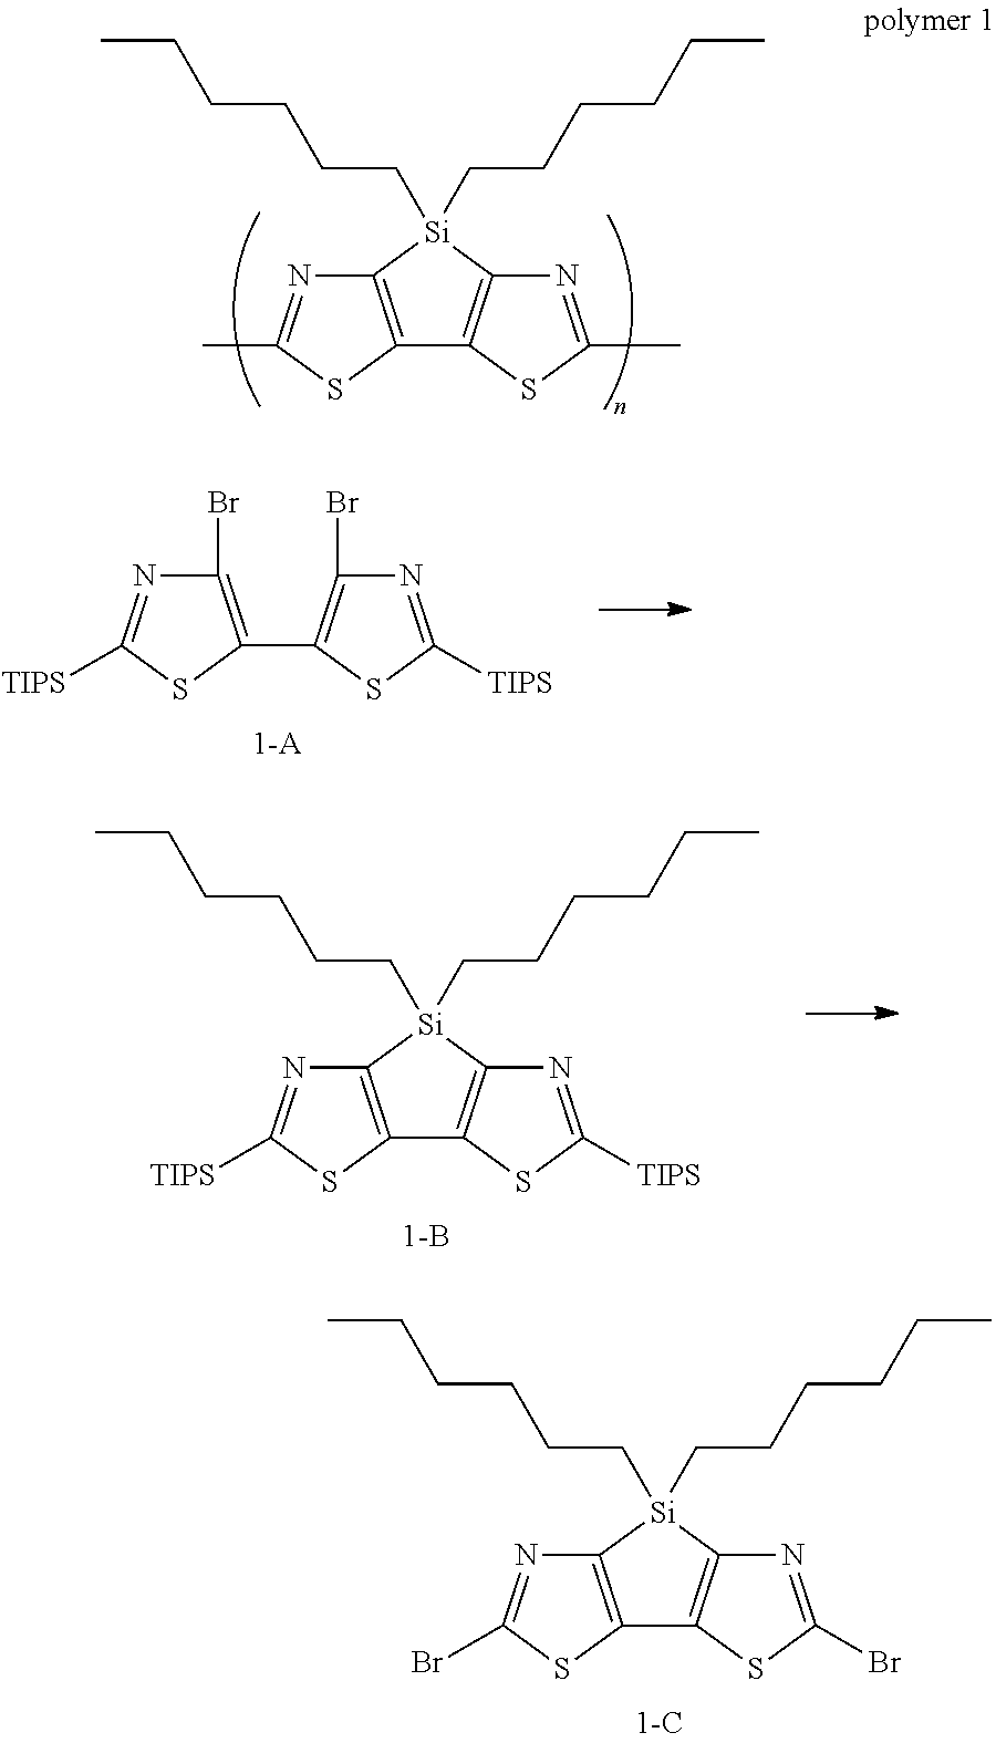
C12=C(N=C(C)S1)[Si](CCCCCC)(CCCCCC)C1=C2SC(C)=N1.C1(C2=C(Br)N=C([TIPS])S2)=C(Br)N=C([TIPS])S1.C12=C(N=C([TIPS])S1)[Si](CCCCCC)(CCCCCC)C1=C2SC([TIPS])=N1.C12=C(N=C(Br)S1)[Si](CCCCCC)(CCCCCC)C1=C2SC(Br)=N1
